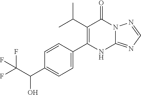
C12=NC=NN1C(=O)C(C(C)C)=C(C1=CC=C(C(C(F)(F)F)O)C=C1)N2
